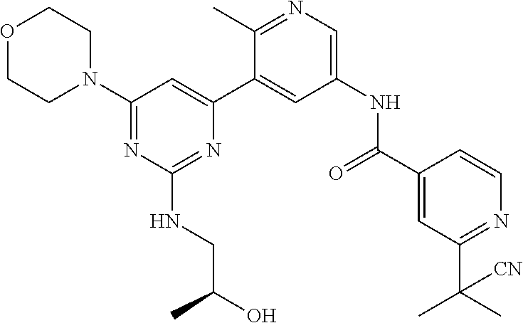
C1(N2CCOCC2)=NC(NCC(O)C)=NC(C2=CC(NC(C3=CC(C([CN])(C)C)=NC=C3)=O)=CN=C2C)=C1
